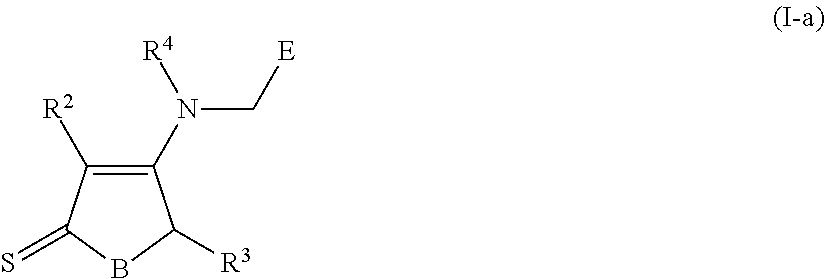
C1(N(C[E])[R4])=C([R2])C(=S)BC1[R3]
